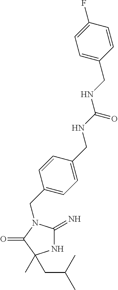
N1C(=N)N(CC2=CC=C(CNC(NCC3=CC=C(F)C=C3)=O)C=C2)C(=O)C1(C)CC(C)C
